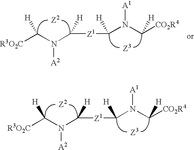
[R3O2C]C(N(C([Z1]C(N(C([CO2R4])[H])[A1])[H])[H])[A2])[H].[Z2].[Z3].[R3O2C]C(N(C([Z1]C(N(C([CO2R4])[H])[A1])[H])[H])[A2])[H].[Z2].[Z3]
